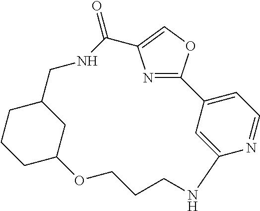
N1=C2OC=C1C(=O)NCC1CCCC(C1)OCCCNC1=CC2=CC=N1
